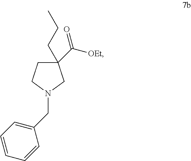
C1(C([OEt])=O)(CCC)CCN(CC2=CC=CC=C2)C1
